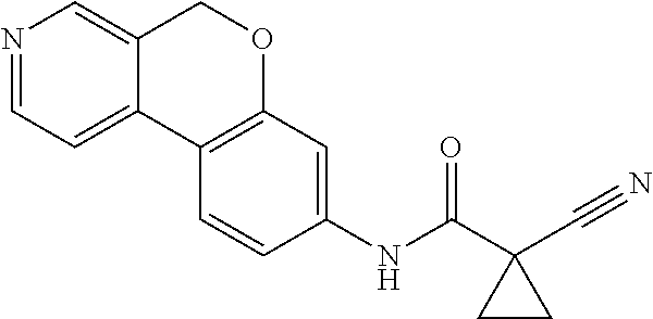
C12=CC=NC=C1COC1=C2C=CC(NC(C2(C#N)CC2)=O)=C1
